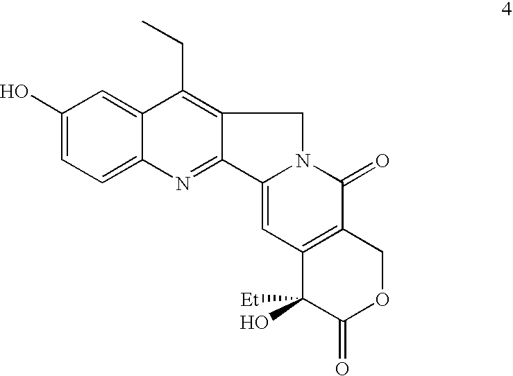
C1(O)=CC=C2C(=C1)C(CC)=C1C(=N2)C2=CC3=C(C(=O)N2C1)COC(=O)C3([Et])O
